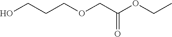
OCCCOCC(OCC)=O
